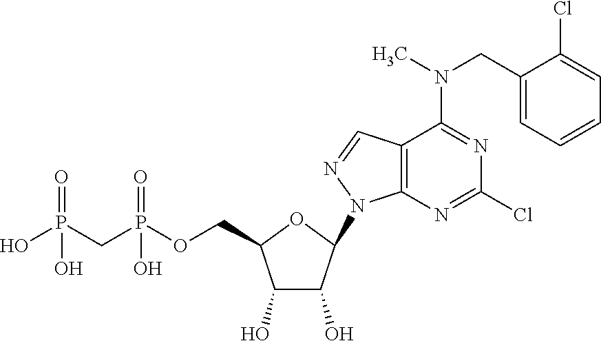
OP(CP(OCC1C(O)C(O)C(N2C3=C(C=N2)C(N(CC2=CC=CC=C2Cl)C)=NC(Cl)=N3)O1)(O)=O)(O)=O
